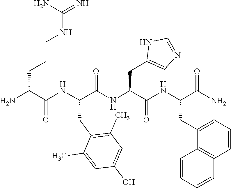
NC(C(NC(C(NC(C(NC(C(N)=O)CC1=CC=CC2=C1C=CC=C2)=O)CC1=CN=CN1)=O)CC1=C(C)C=C(O)C=C1C)=O)CCCNC(=N)N
